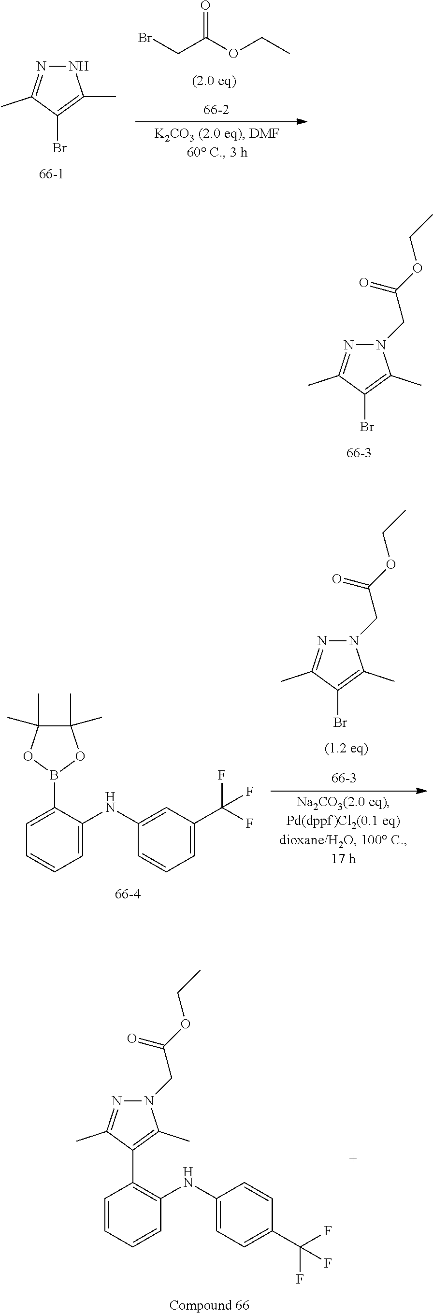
C1=CC=CC(NC2=CC=C(C(F)(F)F)C=C2)=C1C1=C(C)N(CC(OCC)=O)N=C1C.C1(Br)=C(C)N(CC(=O)OCC)N=C1C.C1(Br)=C(C)NN=C1C.BrCC(OCC)=O.C1=C(B2OC(C)(C)C(C)(C)O2)C(NC2=CC(C(F)(F)F)=CC=C2)=CC=C1.C1(Br)=C(C)N(CC(=O)OCC)N=C1C
